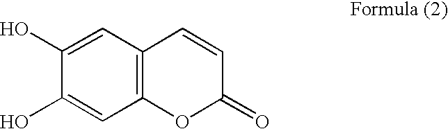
C12=C(C=C(O)C(O)=C1)C=CC(=O)O2
